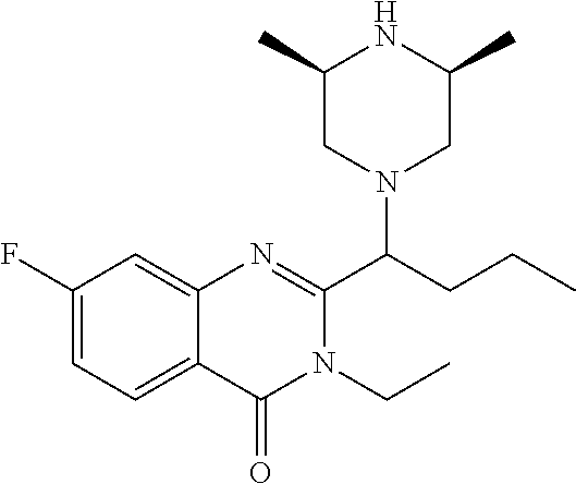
C1(C)CN(C(CCC)C2=NC3=CC(F)=CC=C3C(=O)N2CC)CC(C)N1
